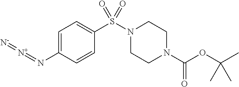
C1=C(N=[N+]=[N-])C=CC(S(N2CCN(C(OC(C)(C)C)=O)CC2)(=O)=O)=C1
